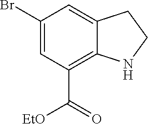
C1(Br)=CC(C(=O)[EtO])=C2C(=C1)CCN2
